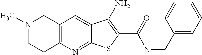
C12=NC3=C(C=C1C(N)=C(C(=O)NCC1=CC=CC=C1)S2)CN(C)CC3
